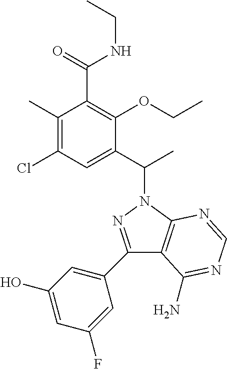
C1(C2=CC(O)=CC(F)=C2)=NN(C(C2=CC(Cl)=C(C)C(C(NCC)=O)=C2OCC)C)C2=C1C(N)=NC=N2
